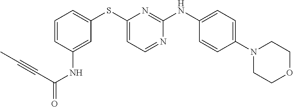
C1=CC=C(SC2=CC=NC(NC3=CC=C(N4CCOCC4)C=C3)=N2)C=C1NC(=O)C#CC
